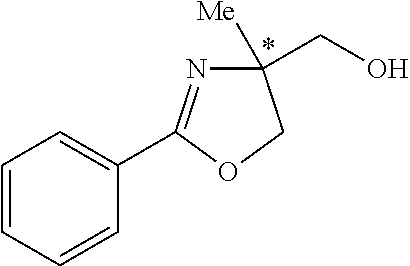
C1=CC=CC(C2=NC(CO)([Me])CO2)=C1
